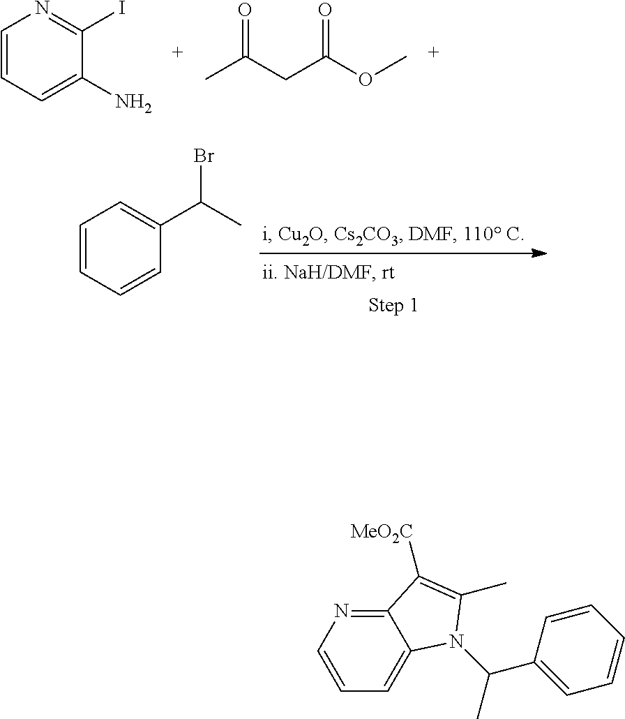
C1=CC=C(N)C(I)=N1.CC(CC(OC)=O)=O.C1=CC=CC(C(C)Br)=C1.C12=NC=CC=C1N(C(C)C1=CC=CC=C1)C(C)=C2[MeO2C]
